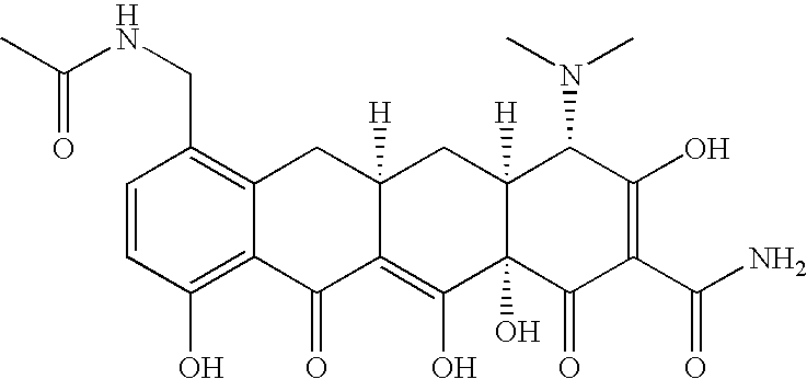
C1=CC(CNC(C)=O)=C2C(=C1O)C(=O)C1=C(O)C3(O)C([H])(CC1([H])C2)C(N(C)C)C(O)=C(C(N)=O)C3=O
